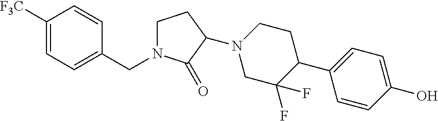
C1([F3C])=CC=C(CN2CCC(N3CC(F)(F)C(C4=CC=C(O)C=C4)CC3)C2=O)C=C1
